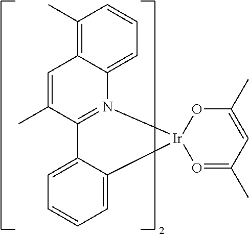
C12=CC=CC(C)=C1C=C(C)C1=N2[Ir]2(O=C(C)C=C(C)O2)C2=CC=CC=C12
